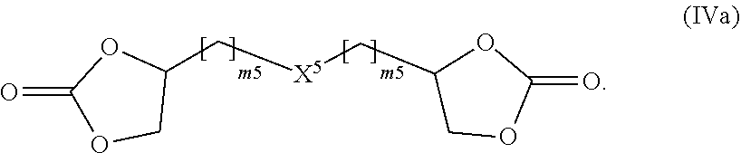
C1(C[X5]CC2COC(=O)O2)OC(=O)OC1
